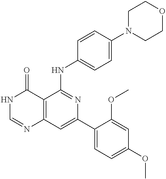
C12=C(C=C(C3=CC=C(OC)C=C3OC)N=C1NC1=CC=C(N3CCOCC3)C=C1)N=CNC2=O
